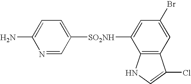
N1=CC([SO2NH]C2=CC(Br)=CC3=C2NC=C3Cl)=CC=C1N
